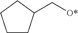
C1CC(C[O*])CC1
